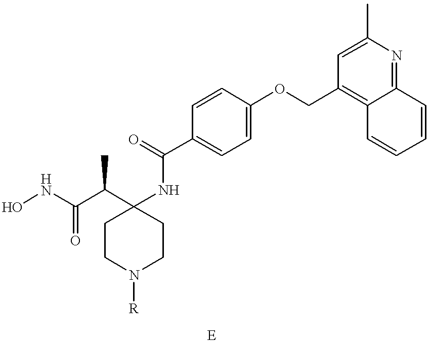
ONC(C(C1(NC(C2=CC=C(OCC3=C4C(=NC(C)=C3)C=CC=C4)C=C2)=O)CCN([R])CC1)C)=O
